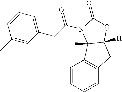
C1=CC=CC2=C1C1([H])C([H])(C2)OC(=O)N1C(CC1=CC=CC(C)=C1)=O
